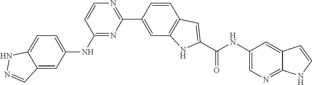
C1(NC2=CC=C3C(=C2)C=NN3)=NC(C2=CC3=C(C=C2)C=C(C(NC2=CN=C4C(=C2)C=CN4)=O)N3)=NC=C1
